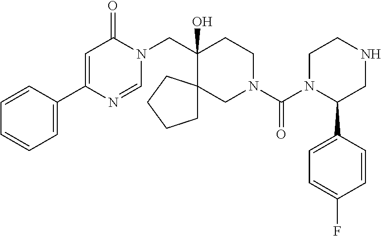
C1(C2=CC=CC=C2)=CC(=O)N(CC2(O)CCN(C(=O)N3C(C4=CC=C(F)C=C4)CNCC3)CC23CCCC3)C=N1
